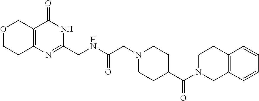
O1CCC2=C(C1)C(=O)NC(CNC(CN1CCC(C(N3CC4=C(CC3)C=CC=C4)=O)CC1)=O)=N2
